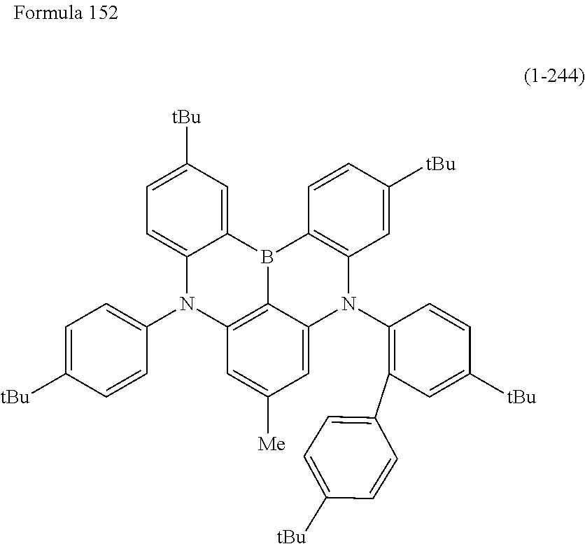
C1=C([tBu])C=C2C(=C1)N(C1=CC=C([tBu])C=C1)C1=C3B2C2=C(C=C([tBu])C=C2)N(C2=C(C4=CC=C([tBu])C=C4)C=C([tBu])C=C2)C3=CC([Me])=C1
